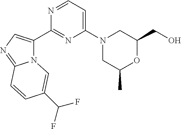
N12C(C3=NC(N4CC(C)OC(CO)C4)=CC=N3)=CN=C1C=CC(C(F)F)=C2
